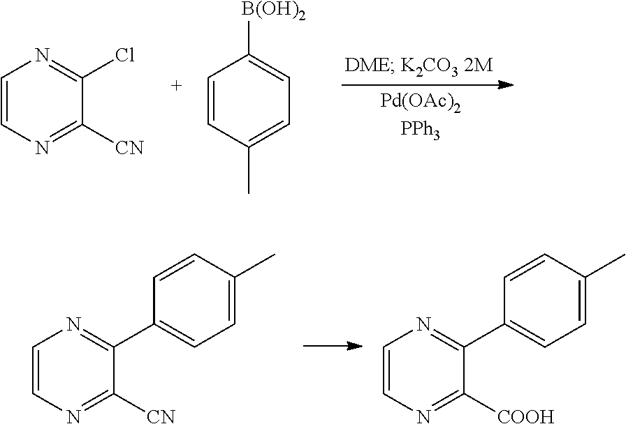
C1=CN=C([CN])C(Cl)=N1.C1=CC(C)=CC=C1[B(OH)2].C1=CN=C([CN])C(C2=CC=C(C)C=C2)=N1.C1=CN=C([COOH])C(C2=CC=C(C)C=C2)=N1
